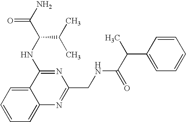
C1=C2C(=CC=C1)C(NC(C(N)=O)C(C)C)=NC(CNC(C(C1=CC=CC=C1)C)=O)=N2
